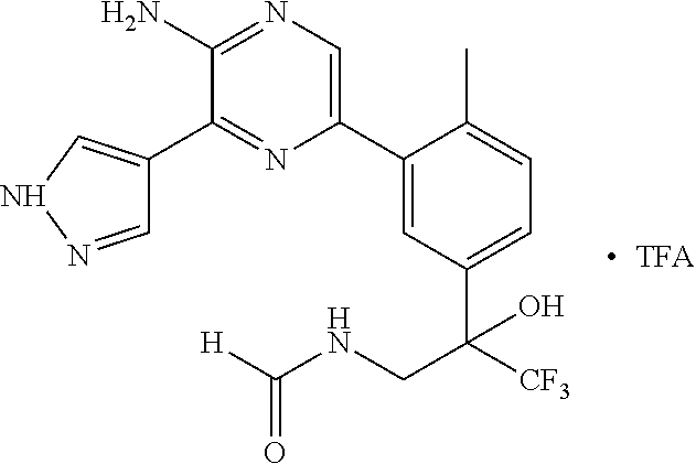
C1(C2=CC(C([CF3])(CNC([H])=O)O)=CC=C2C)=CN=C(N)C(C2=CNN=C2)=N1
